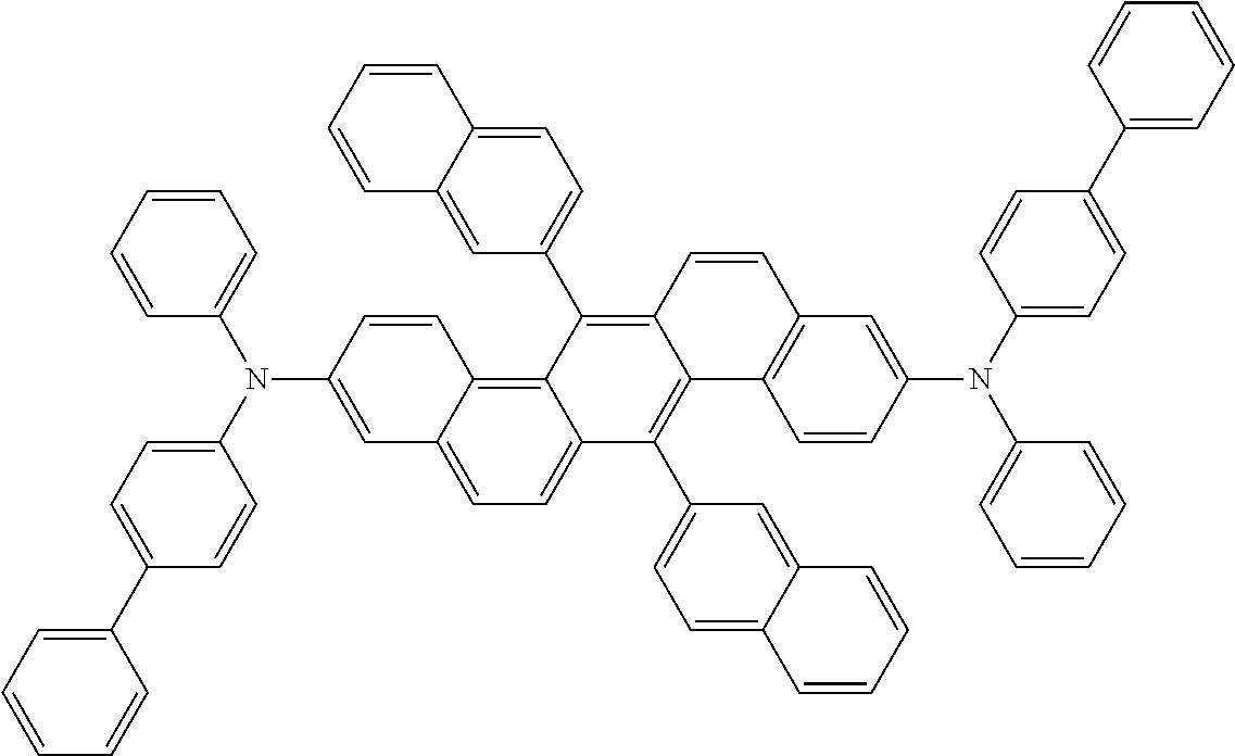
C1=C(N(C2=CC=C(C3=CC=CC=C3)C=C2)C2=CC=CC=C2)C=CC2=C3C(=CC=C12)C(C1=CC=C2C(=C1)C=CC=C2)=C1C(=C3C2=CC=C3C(=C2)C=CC=C3)C=CC2=C1C=CC(N(C1=CC=C(C3=CC=CC=C3)C=C1)C1=CC=CC=C1)=C2
